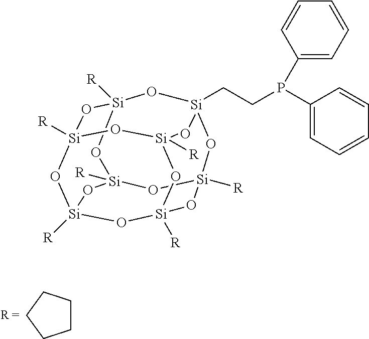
C1CCCC1.[Si]12([R])O[Si]3([R])O[Si]4([R])O[Si]([R])(O1)O[Si]1(CCP(C5=CC=CC=C5)C5=CC=CC=C5)O[Si]([R])(O2)O[Si]([R])(O3)O[Si]([R])(O4)O1
